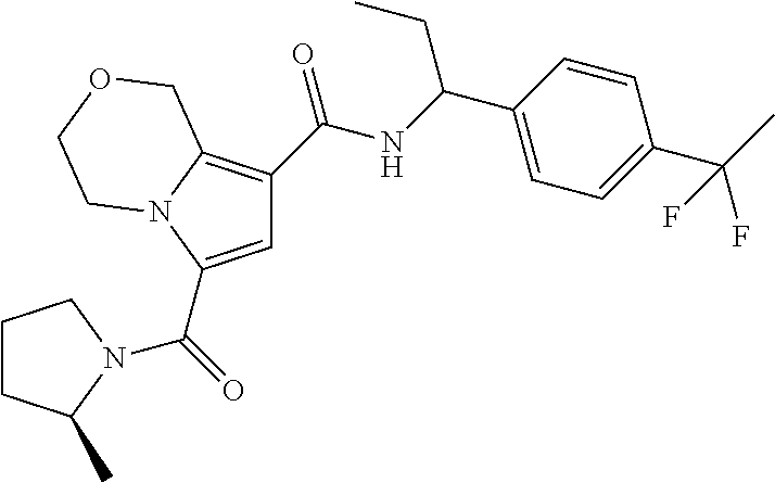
C1=C(C(=O)N2C(C)CCC2)N2C(=C1C(NC(C1=CC=C(C(C)(F)F)C=C1)CC)=O)COCC2
